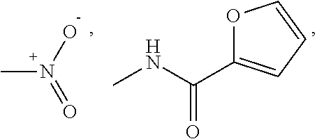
CN(=O)O.CNC(=O)C1=CC=CO1
